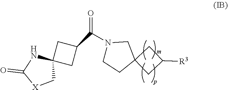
C1(C(N2CCC3(CC([R3])C3)C2)=O)CC2(C1)NC(=O)[X]C2
